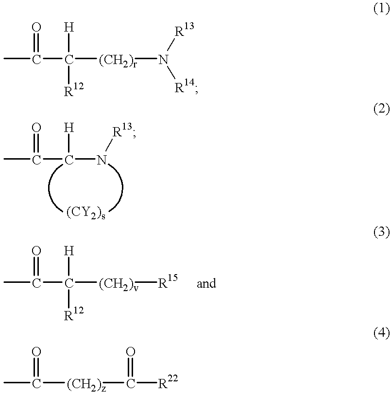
CC(C([H])([R12])[(CH2)r]N([R13])[R14])=O.CC(C([H])N[R13])=O.CC(C([H])([R12])[(CH2)v][R15])=O.CC([(CH2)z]C([R22])=O)=O
